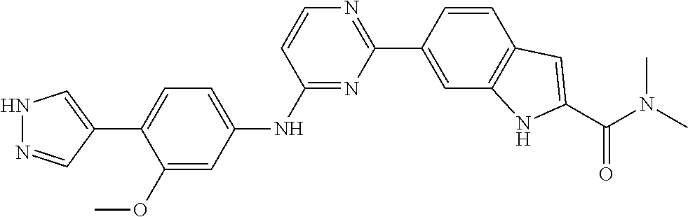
C1(OC)=CC(NC2=NC(C3=CC4=C(C=C3)C=C(C(N(C)C)=O)N4)=NC=C2)=CC=C1C1=CNN=C1
